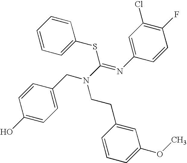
C1=C(CN(C(=NC2=CC(Cl)=C(F)C=C2)SC2=CC=CC=C2)CCC2=CC(OC)=CC=C2)C=CC(O)=C1
